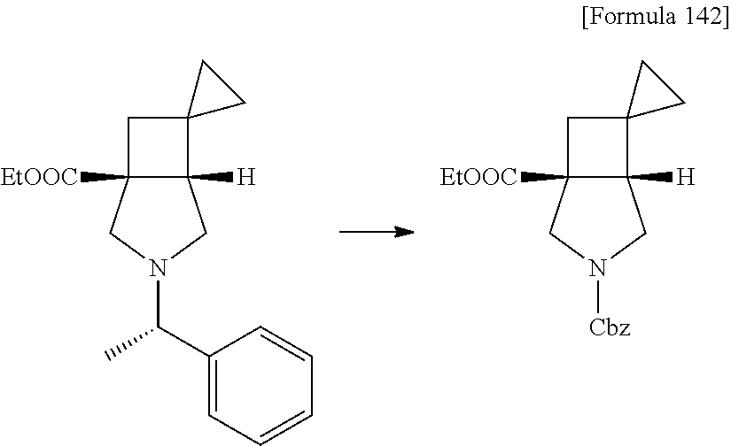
C1C2([EtOOC])C([H])(C13CC3)CN(C(C1=CC=CC=C1)C)C2.C1C2([EtOOC])C([H])(C13CC3)CN([Cbz])C2
